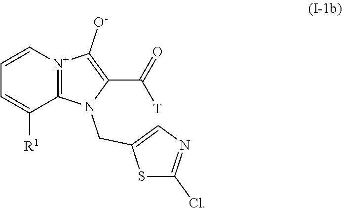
[N+]12=C(N(CC3=CN=C(Cl)S3)C(C(=O)[T])=C1[O-])C([R1])=CC=C2
